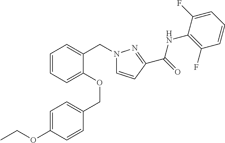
C1=CC=C(OCC2=CC=C(OCC)C=C2)C(CN2C=CC(C(=O)NC3=C(F)C=CC=C3F)=N2)=C1
